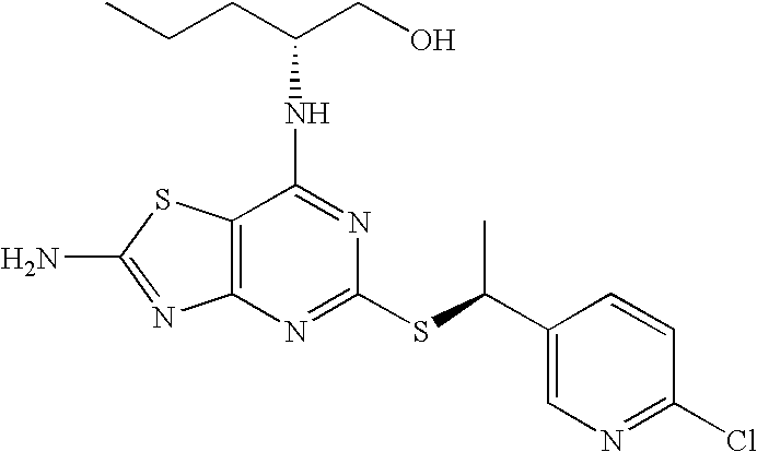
C12=C(N=C(SC(C3=CN=C(Cl)C=C3)C)N=C1NC(CO)CCC)N=C(N)S2
